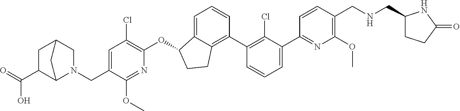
C(C1=CC(Cl)=C(OC2C3=CC=CC(C4=C(Cl)C(C5=NC(OC)=C(CNCC6CCC(=O)N6)C=C5)=CC=C4)=C3CC2)N=C1OC)N1CC2CC(C(O)=O)C1C2
